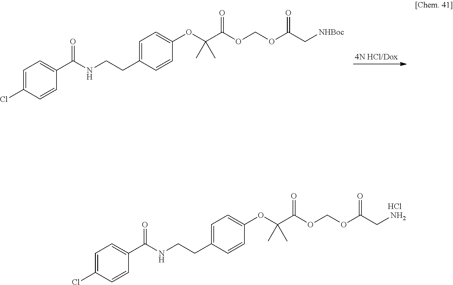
C1=C(Cl)C=CC(C(NCCC2=CC=C(OC(C(=O)OCOC(CN)=O)(C)C)C=C2)=O)=C1.Cl.C1=C(Cl)C=CC(C(NCCC2=CC=C(OC(C(=O)OCOC(C[NHBoc])=O)(C)C)C=C2)=O)=C1
